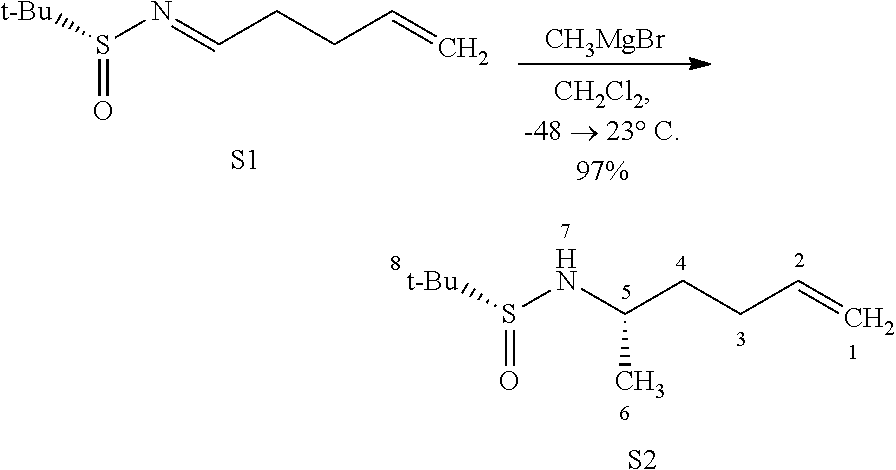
[S2].N(C(CCC=C)C)S([t-Bu])=O.N(=CCCC=C)S([t-Bu])=O.[S1].[CH3MgBr]
